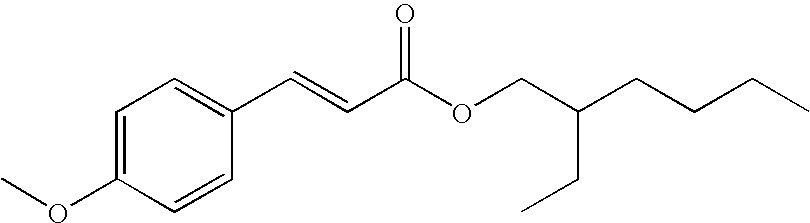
C1=C(OC)C=CC(C=CC(OCC(CCCC)CC)=O)=C1
